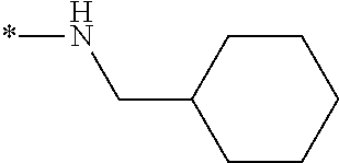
N(*)CC1CCCCC1
